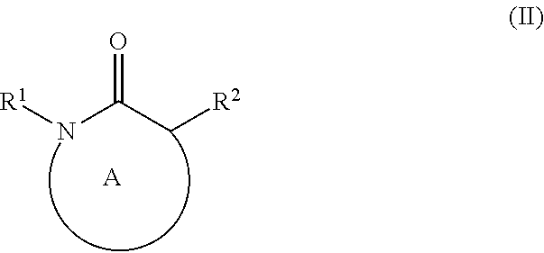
[R1]NC(C[R2])=O.[A]
